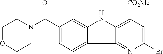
C12=NC(Br)=CC([CO2Me])=C1NC1=CC(C(N3CCOCC3)=O)=CC=C21
